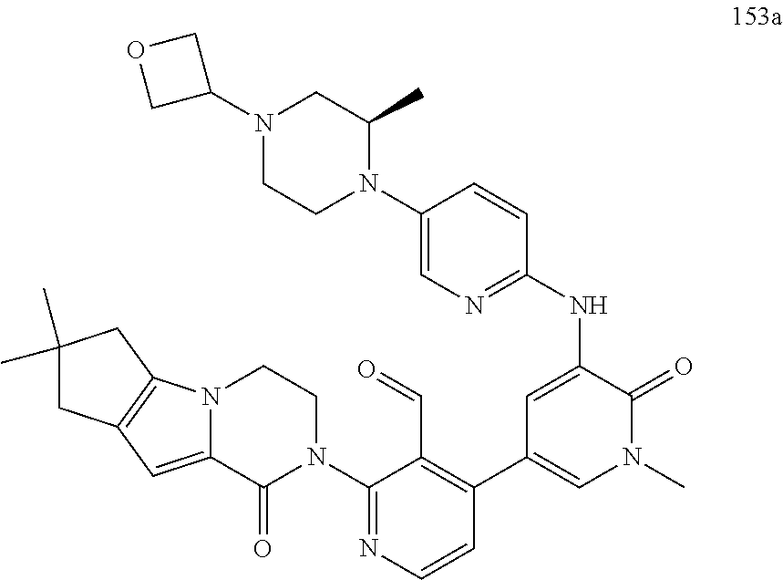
C1(N2CCN3C(=CC4=C3CC(C)(C)C4)C2=O)=NC=CC(C2=CN(C)C(=O)C(NC3=NC=C(N4C(C)CN(C5COC5)CC4)C=C3)=C2)=C1C=O
